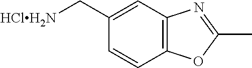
C12=C(C=C(C[HClH2N])C=C1)N=C(C)O2
